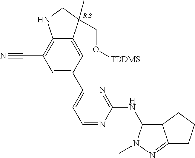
C1=C2C(=C(C#N)C=C1C1=CC=NC(NC3=C4C(=NN3C)CCC4)=N1)NCC2(CO[TBDMS])C.[R S]
